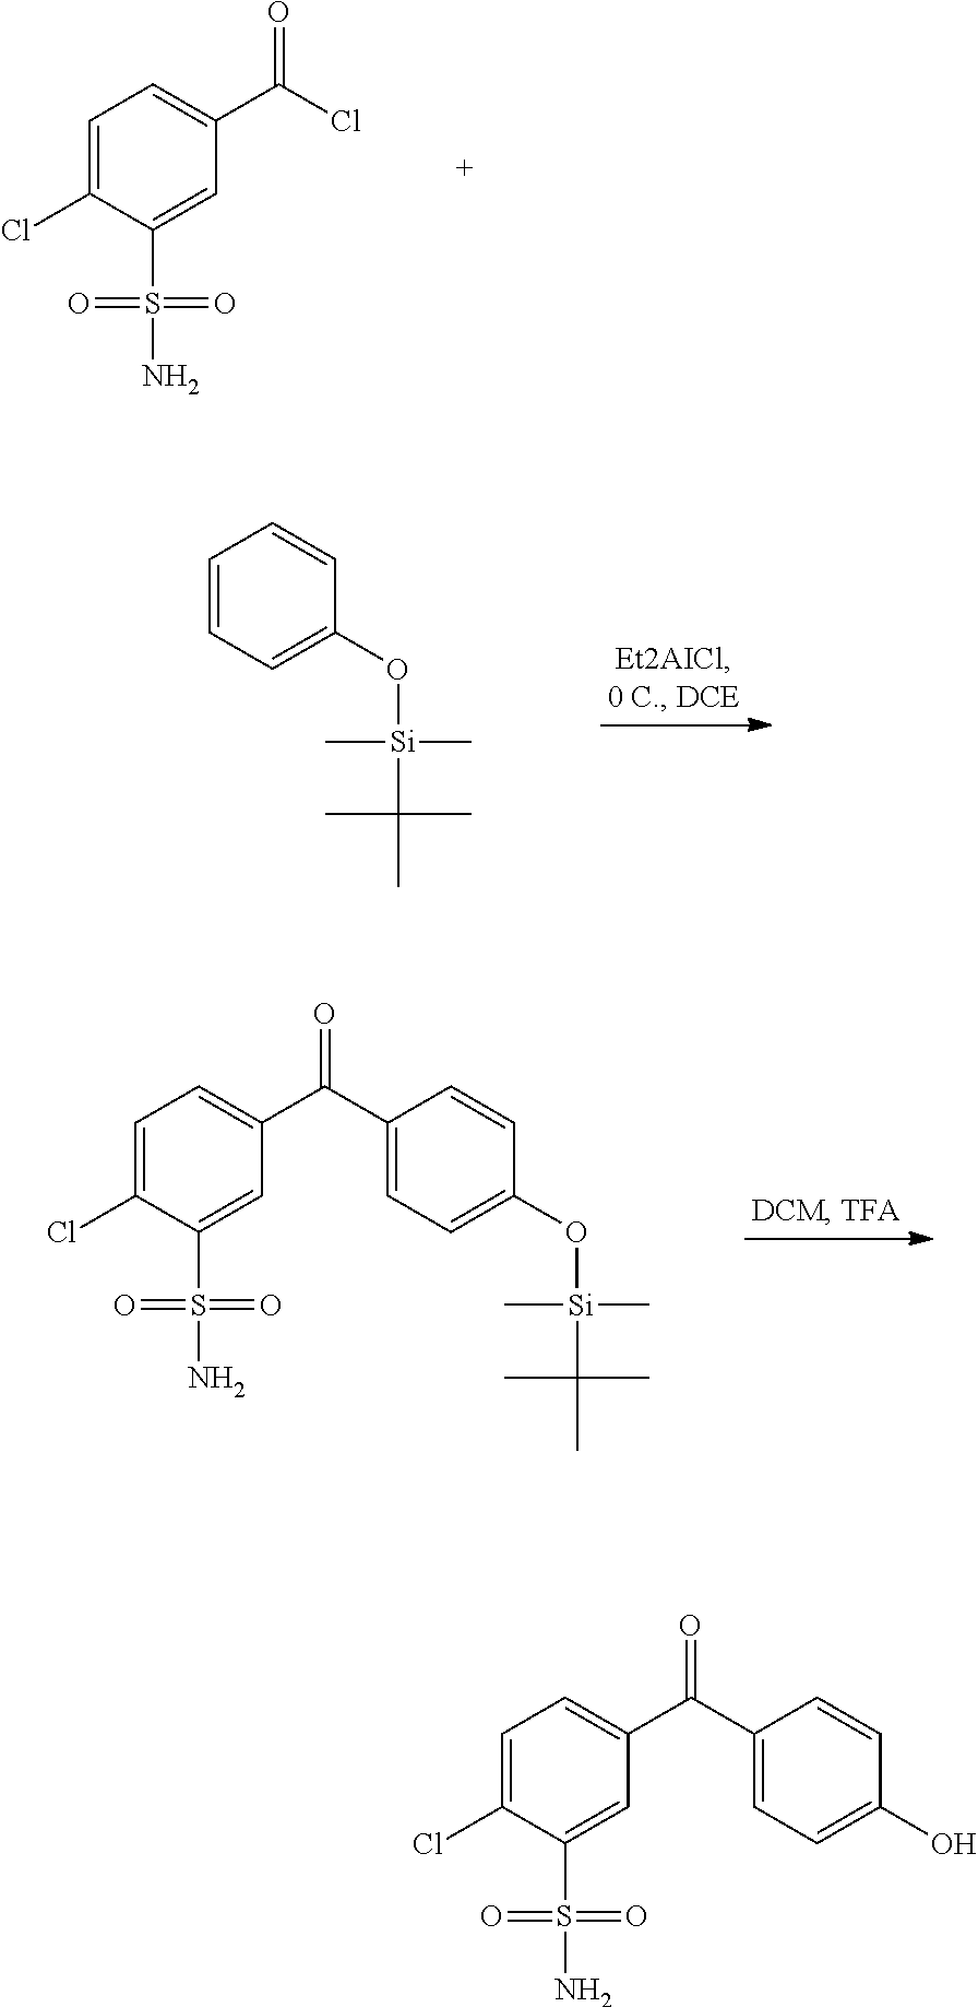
C1=C(Cl)C(S(=O)(=O)N)=CC(C(=O)Cl)=C1.C1=CC=C(O[Si](C)(C)C(C)(C)C)C=C1.C1=C(Cl)C(S(=O)(=O)N)=CC(C(=O)C2=CC=C(O[Si](C)(C)C(C)(C)C)C=C2)=C1.C1=C(Cl)C(S(=O)(=O)N)=CC(C(=O)C2=CC=C(O)C=C2)=C1
